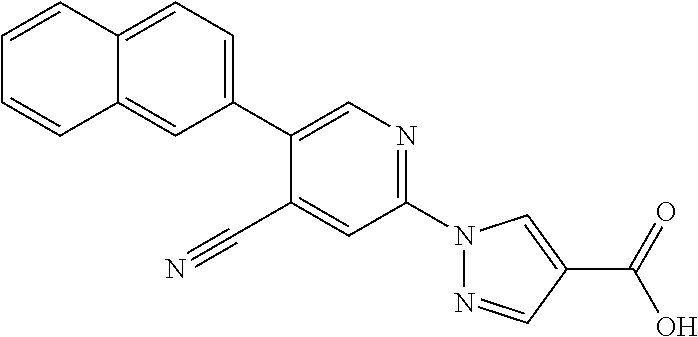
C1=C2C(=CC=C1C1=CN=C(N3N=CC(C(O)=O)=C3)C=C1C#N)C=CC=C2
